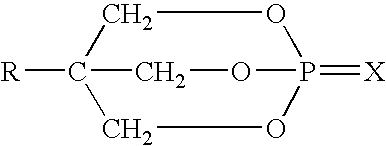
C1C2([R])COP(=[X])(O1)OC2
